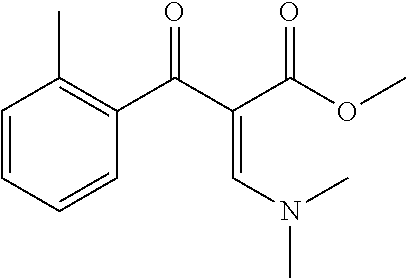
C1=CC=CC(C(C(C(OC)=O)=CN(C)C)=O)=C1C
